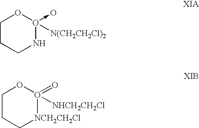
C1CCNO(->O)([N(CH2CH2Cl)2])O1.C1CC[NCH2CH2Cl]O(=O)([NHCH2CH2Cl])O1
